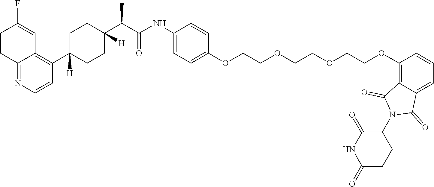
C1=CC2=NC=CC(C3([H])CCC(C(C(NC4=CC=C(OCCOCCOCCOC5=C6C(=CC=C5)C(=O)N(C5C(=O)NC(=O)CC5)C6=O)C=C4)=O)C)([H])CC3)=C2C=C1F
